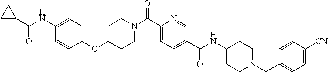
C1CN(C(C2=CC=C(C(=O)NC3CCN(CC4=CC=C([CN])C=C4)CC3)C=N2)=O)CCC1OC1=CC=C(NC(=O)C2CC2)C=C1
